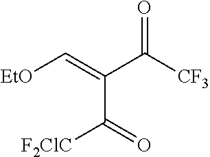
[EtO]C=C(C(=O)[F2ClC])C([CF3])=O
